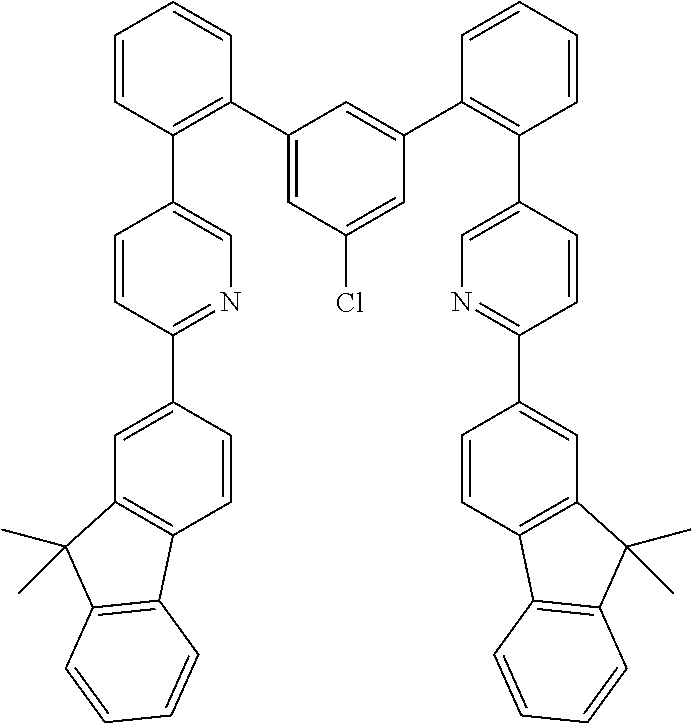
C1(C2=C(C3=CN=C(C4=CC5=C(C=C4)C4=C(C5(C)C)C=CC=C4)C=C3)C=CC=C2)=CC(Cl)=CC(C2=C(C3=CN=C(C4=CC5=C(C=C4)C4=C(C5(C)C)C=CC=C4)C=C3)C=CC=C2)=C1
